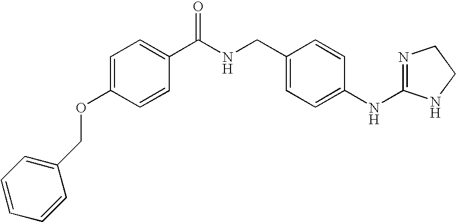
C1=C(OCC2=CC=CC=C2)C=CC(C(NCC2=CC=C(NC3=NCCN3)C=C2)=O)=C1
